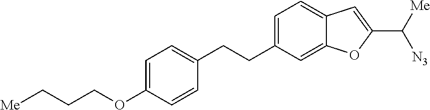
C1=C(CCC2=CC=C(OCCC[Me])C=C2)C=C2C(=C1)C=C(C([Me])[N3])O2
